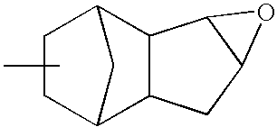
C1C2C3C(C(C1)C2)C1C(C3)O1
